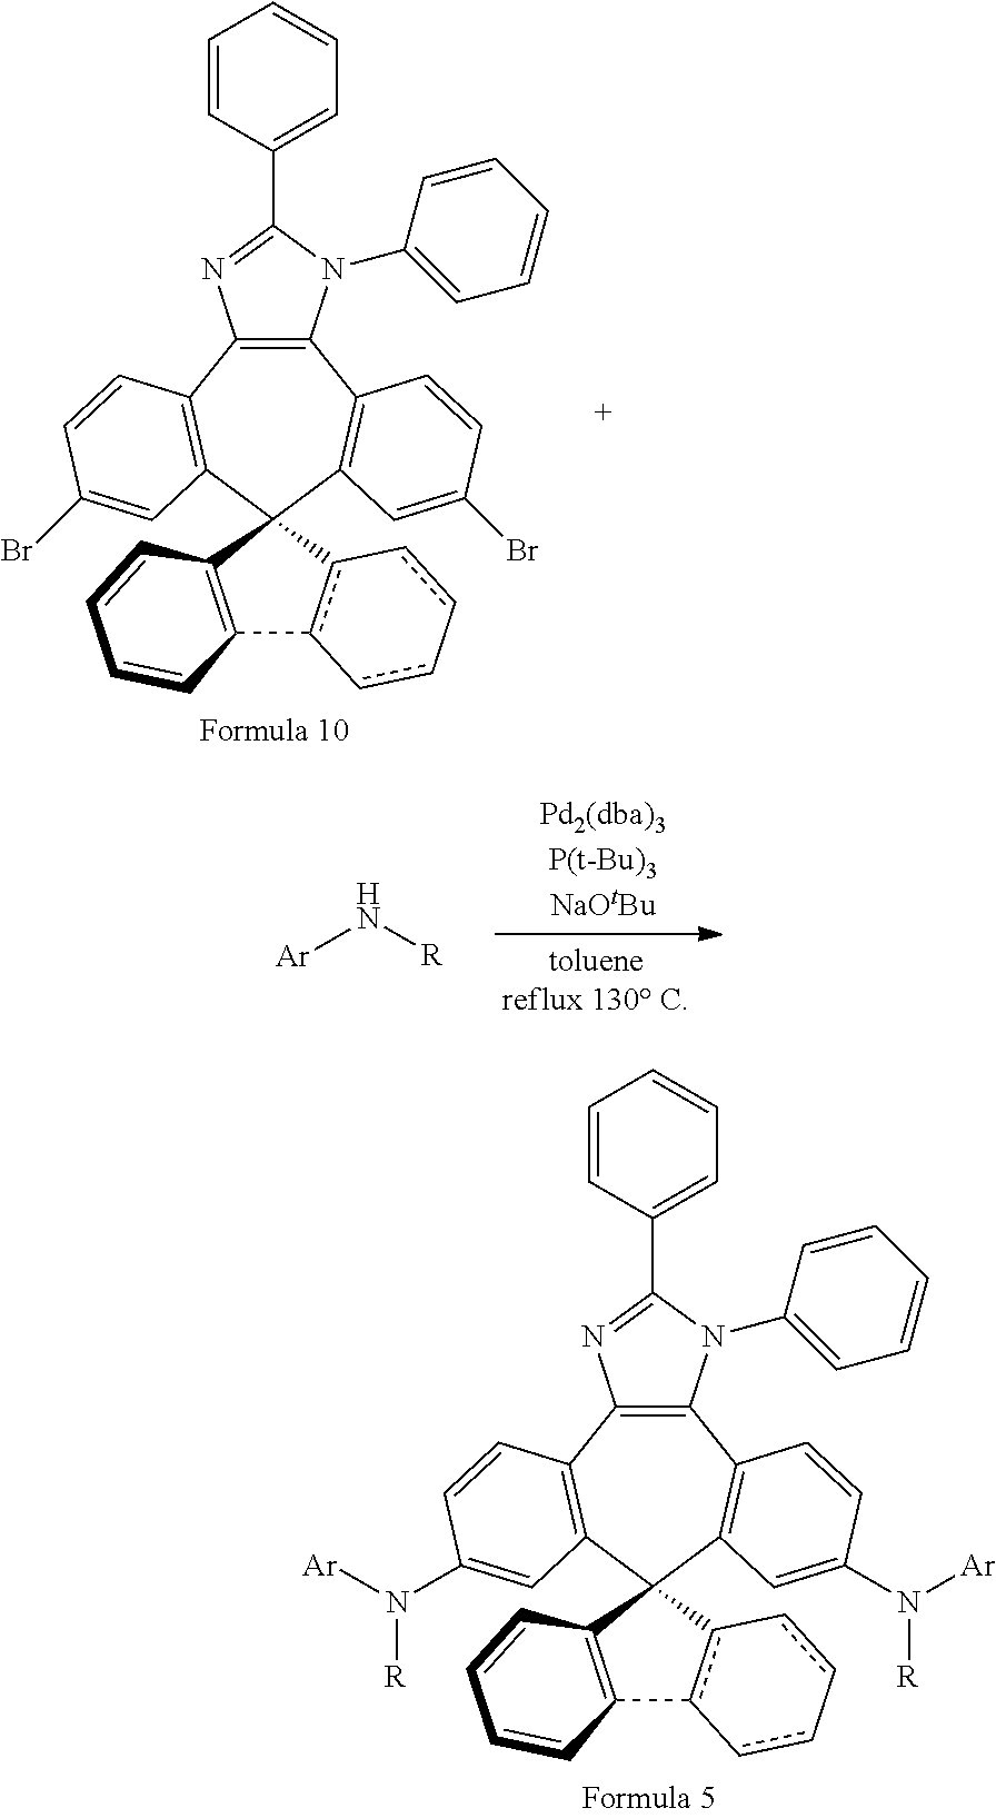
C12=C(C3=C(C=C(Br)C=C3)C3(C4=C1C=CC(Br)=C4)c1c(C4=C3C=CC=C4)-cc-cc-1)N=C(C1=CC=CC=C1)N2C1=CC=CC=C1.[Ar]N[R].C12=C(C3=C(C=C(N([R])[Ar])C=C3)C3(C4=C1C=CC(N([R])[Ar])=C4)c1c(C4=C3C=CC=C4)-cc-cc-1)N=C(C1=CC=CC=C1)N2C1=CC=CC=C1
